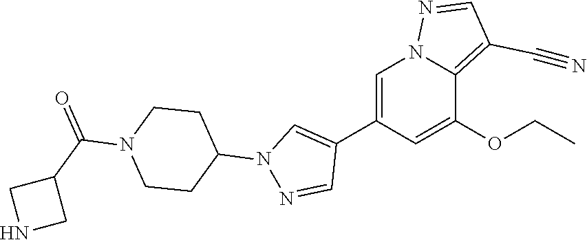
C1(C2=CN(C3CCN(C(C4CNC4)=O)CC3)N=C2)=CN2N=CC(C#N)=C2C(OCC)=C1
